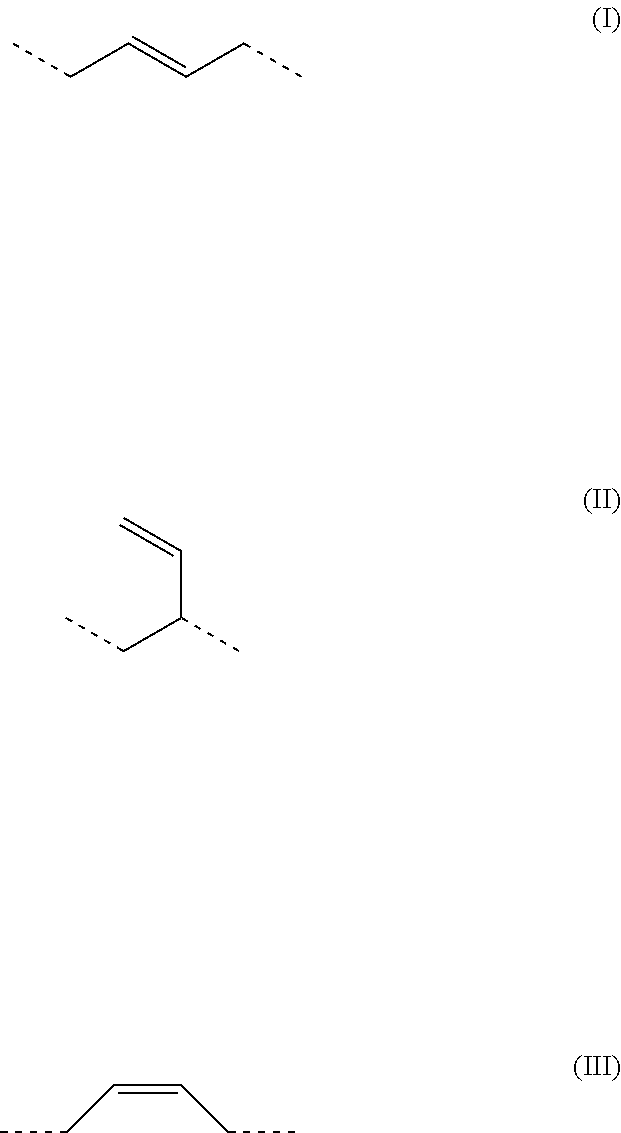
CCC=CCC.C(C(CC)C)=C.C(=CCC)CC
